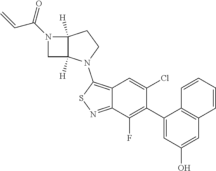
C12=C(N3CCC4([H])C3([H])CN4C(=O)C=C)SN=C1C(F)=C(C1=CC(O)=CC3=C1C=CC=C3)C(Cl)=C2
